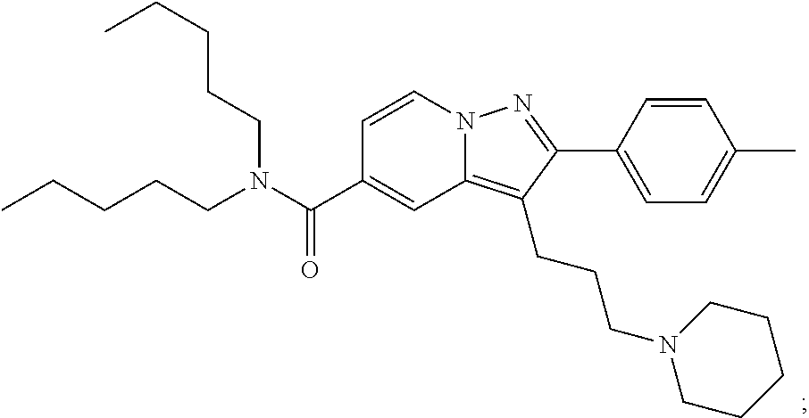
N12C(=C(CCCN3CCCCC3)C(C3=CC=C(C)C=C3)=N1)C=C(C(N(CCCCC)CCCCC)=O)C=C2
